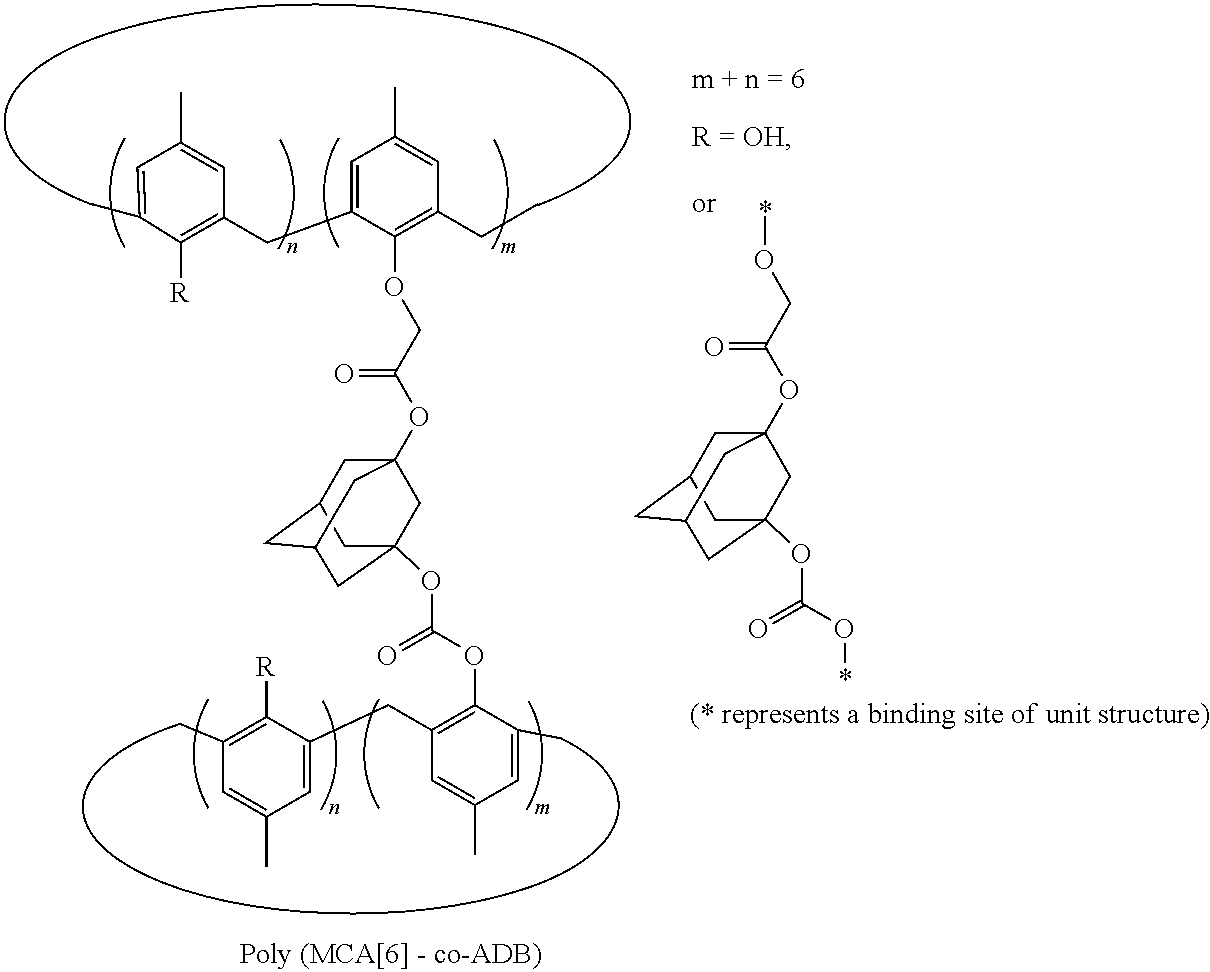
C1=C(C)C([R])=C(CC2=CC(C)=CC(CC)=C2OCC(OC23CC4CC(CC(OC(OC5=C(CC6=CC(C)=CC(C)=C6[R])C=C(C)C=C5C)=O)(C2)C4)C3)=O)C=C1C.O(CC(OC12CC3CC(CC(OC(O*)=O)(C1)C3)C2)=O)*
